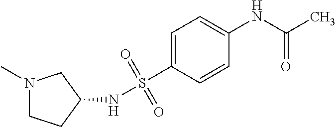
C1=C(S(=O)(=O)NC2CN(C)CC2)C=CC(NC(C)=O)=C1
